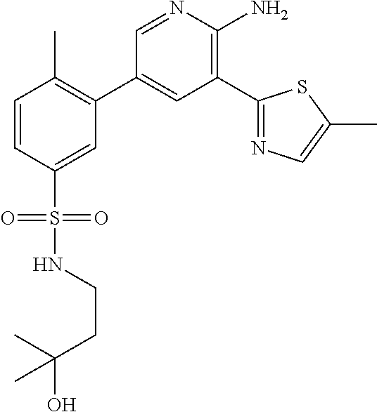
C1=CC(S(NCCC(O)(C)C)(=O)=O)=CC(C2=CC(C3=NC=C(C)S3)=C(N)N=C2)=C1C
